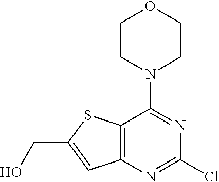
N1=C(N2CCOCC2)C2=C(N=C1Cl)C=C(CO)S2
